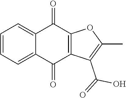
C1=C2C(=CC=C1)C(=O)C1=C(C2=O)C(C(O)=O)=C(C)O1
